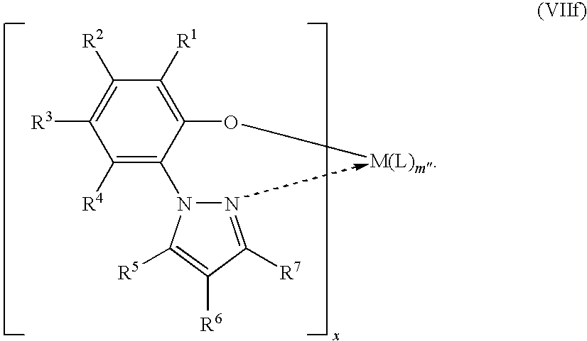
C1([R4])=C(N2N=C([R7])C([R6])=C2[R5])C(O[M(L)m])=C([R1])C([R2])=C1[R3]
